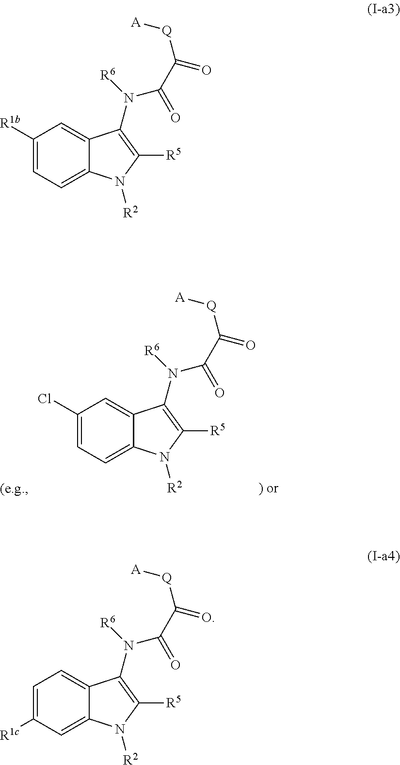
C1(Cl)=CC=C2C(=C1)C(N(C(C(=O)[Q][A])=O)[R6])=C([R5])N2[R2].C1=C([R1c])C=C2C(=C1)C(N(C(C(=O)[Q][A])=O)[R6])=C([R5])N2[R2].C1([R1b])=CC=C2C(=C1)C(N(C(C(=O)[Q][A])=O)[R6])=C([R5])N2[R2]
